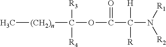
C[(CH2)n]C([R3])([R4])OC(C(N([R1])[R2])([H])[R])=O
